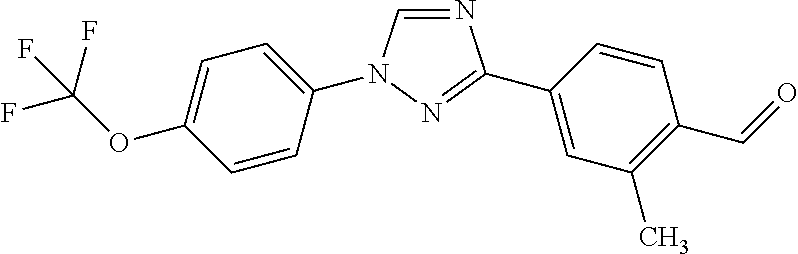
C1=CC(N2C=NC(C3=CC(C)=C(C=O)C=C3)=N2)=CC=C1OC(F)(F)F
